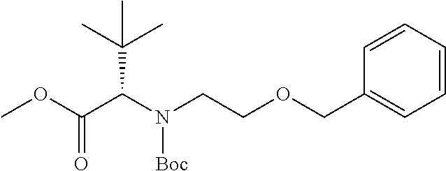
COC(C(N(CCOCC1=CC=CC=C1)[Boc])C(C)(C)C)=O
